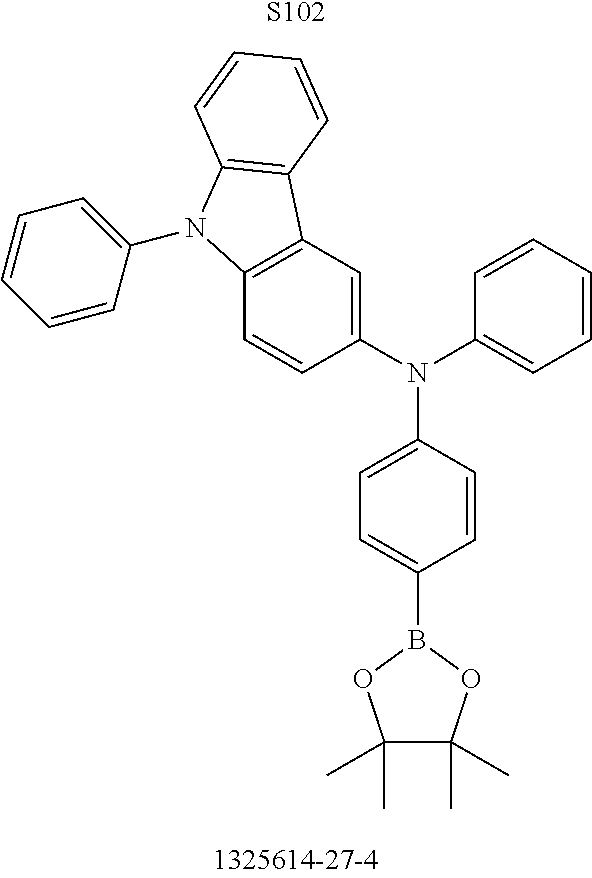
C1(C)(C)C(C)(C)OB(C2=CC=C(N(C3=CC4=C(C=C3)N(C3=CC=CC=C3)C3=C4C=CC=C3)C3=CC=CC=C3)C=C2)O1.[S102]
